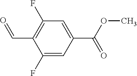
C1(F)=C(C=O)C(F)=CC(C(=O)OC)=C1
